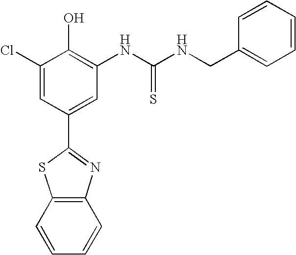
C1(Cl)=CC(C2=NC3=C(S2)C=CC=C3)=CC(NC(NCC2=CC=CC=C2)=S)=C1O
